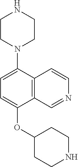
C1CN(C2=CC=C(OC3CCNCC3)C3=C2C=CN=C3)CCN1
